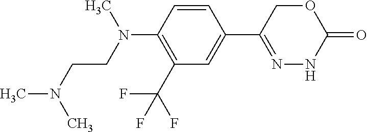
C1=CC(N(C)CCN(C)C)=C(C(F)(F)F)C=C1C1=NNC(=O)OC1
